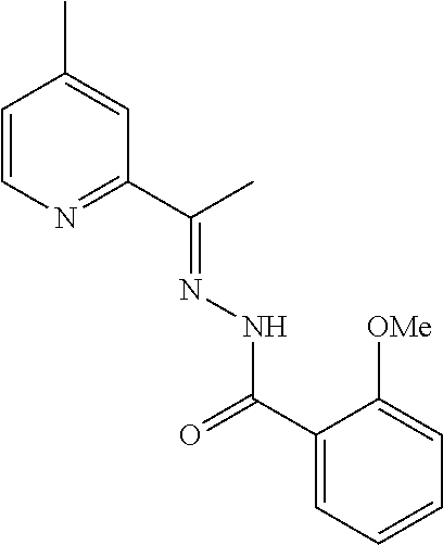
C1=CN=C(C(C)=NNC(=O)C2=CC=CC=C2[OMe])C=C1C
